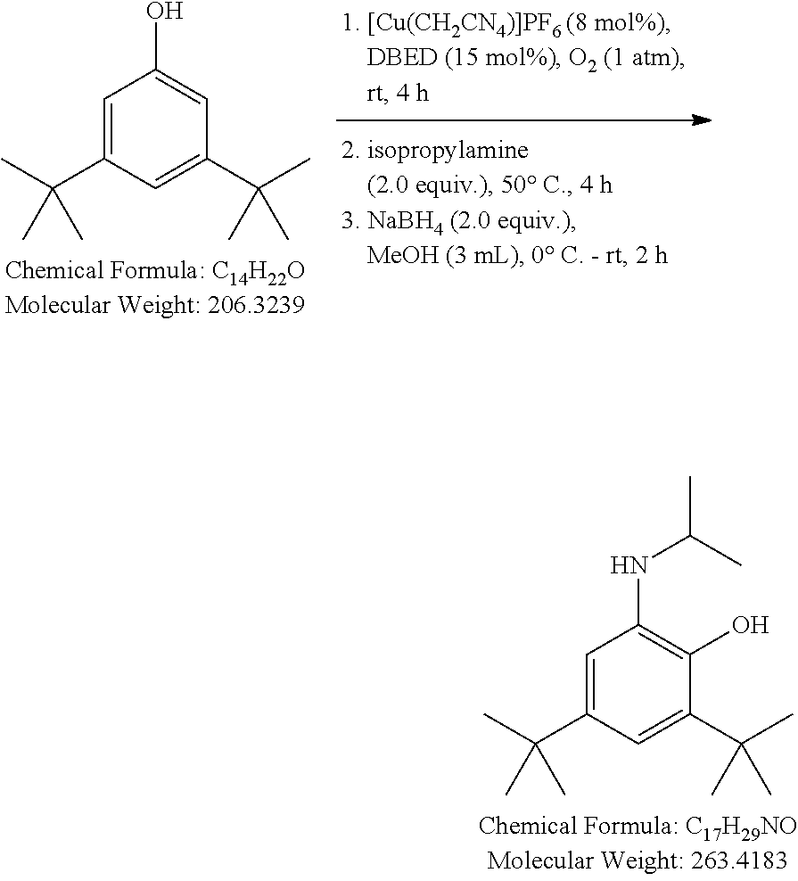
C1=C(C(C)(C)C)C=C(C(C)(C)C)C(O)=C1NC(C)C.C1=C(C(C)(C)C)C=C(C(C)(C)C)C=C1O
